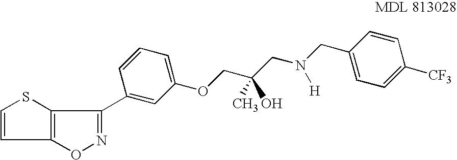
C1=CC2=C(S1)C(C1=CC(OCC(CN(CC3=CC=C([CF3])C=C3)[H])(C)O)=CC=C1)=NO2
